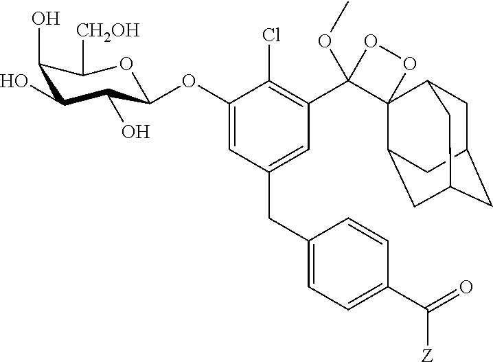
C1(OC2C(O)C(O)C(O)C([CH2OH])O2)=CC(CC2=CC=C(C(=O)[Z])C=C2)=CC(C2(OC)C3(C4CC5CC(CC3C5)C4)OO2)=C1Cl
